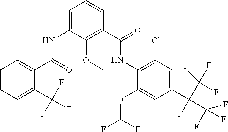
N(C1=C(Cl)C=C(C(C(F)(F)F)(F)C(F)(F)F)C=C1OC(F)F)C(C1=C(OC)C(NC(C2=CC=CC=C2C(F)(F)F)=O)=CC=C1)=O
